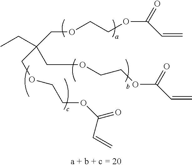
CCC(COCCOC(C=C)=O)(COCCOC(=O)C=C)COCCOC(=O)C=C
